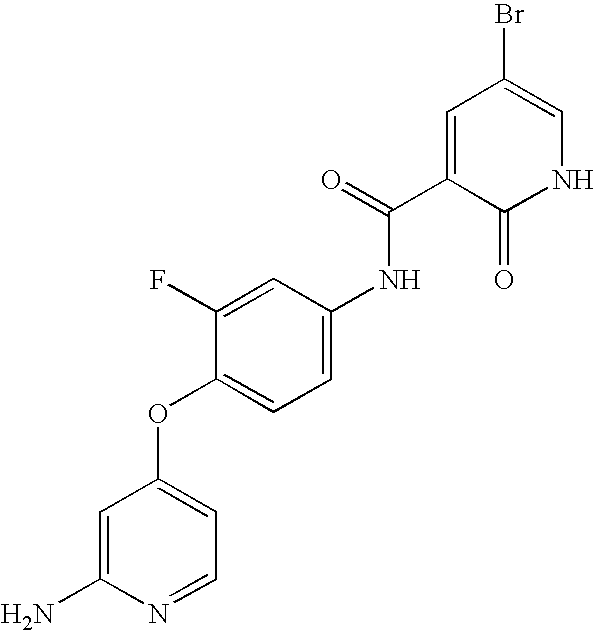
C1(F)=CC(NC(=O)C2=CC(Br)=CNC2=O)=CC=C1OC1=CC=NC(N)=C1
